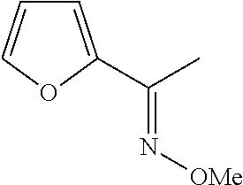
C1=C(C(C)=N[OMe])OC=C1
